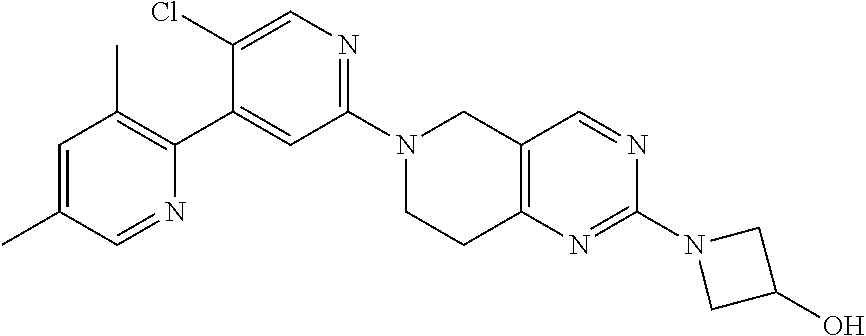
N1(C2=NC=C(Cl)C(C3=C(C)C=C(C)C=N3)=C2)CCC2=C(C1)C=NC(N1CC(O)C1)=N2
